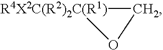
C1[R4X2C(R2)2C(R1)]O1
